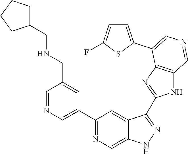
C1(C2=CN=CC(CNCC3CCCC3)=C2)=NC=C2C(=C1)C(C1=NC3=C(N1)C=NC=C3C1=CC=C(F)S1)=NN2
